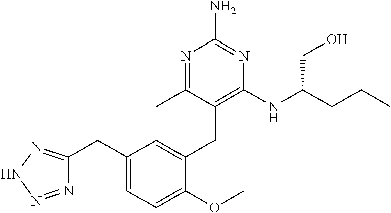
C1=C(CC2=C(NC(CCC)CO)N=C(N)N=C2C)C(OC)=CC=C1CC1=NNN=N1
